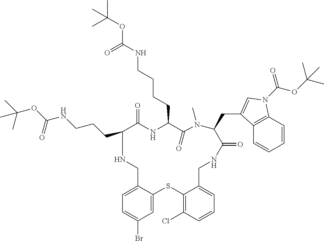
C1=C2C(=CC=C1Br)CNC(CCCNC(OC(C)(C)C)=O)C(=O)NC(CCCCNC(OC(C)(C)C)=O)C(=O)N(C)C(CC1=CN(C(OC(C)(C)C)=O)C3=C1C=CC=C3)C(=O)NCC1=CC=CC(Cl)=C1S2
